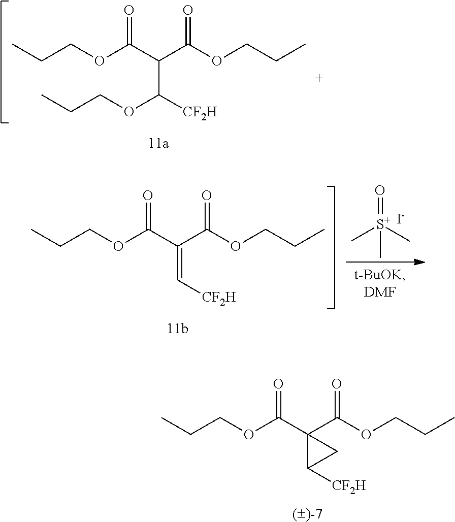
CCCOC(C(C(OCCC)=O)C(OCCC)[CF2H])=O.CCCOC(C(C(OCCC)=O)=C[CF2H])=O.O=[S+](C)(C)C.[I-].CCCOC(C1(C(OCCC)=O)C([CF2H])C1)=O
